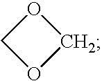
O1COC1
